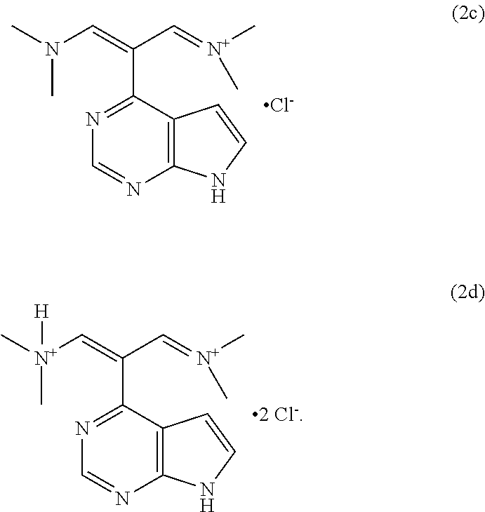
C1=NC2=C(C(C(=CN(C)C)C=[N+](C)C)=N1)C=CN2.[Cl-].C1=NC2=C(C(C(=C[N+](C)(C)[H])C=[N+](C)C)=N1)C=CN2.[2 Cl-]
